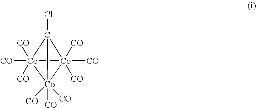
[CO][Co]12([CO])([CO])[Co]3([CO])([CO])([CO])C1(Cl)[Co]23([CO])([CO])[CO]
